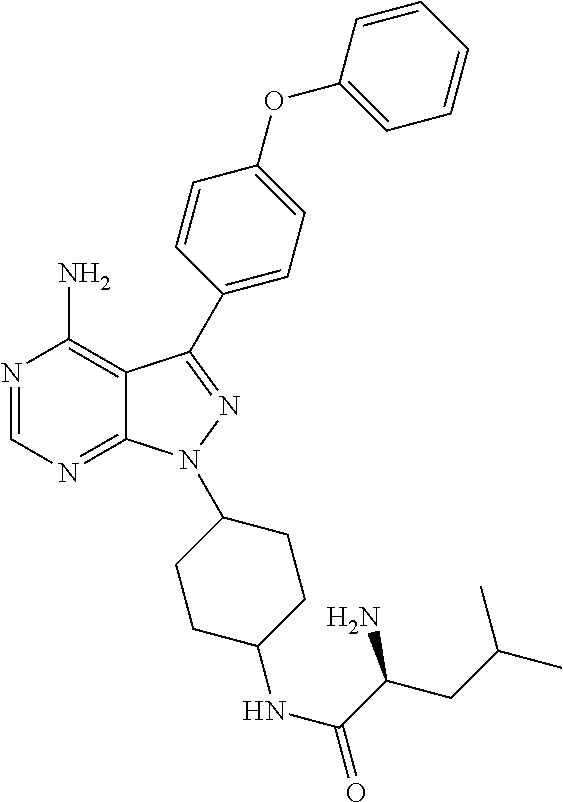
N1=CN=C2C(=C1N)C(C1=CC=C(OC3=CC=CC=C3)C=C1)=NN2C1CCC(NC(C(CC(C)C)N)=O)CC1
